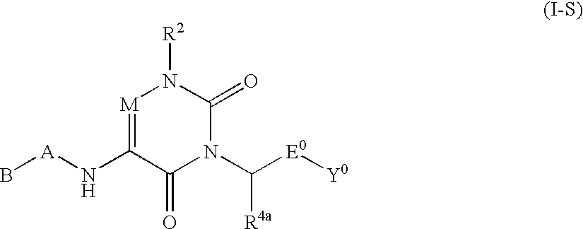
[M]1=C(N[A]B)C(=O)N(C([E0][Y0])[R4a])C(=O)N1[R2]
